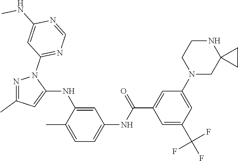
N1=C(C)C=C(NC2=CC(NC(C3=CC(N4CC5(NCC4)CC5)=CC(C(F)(F)F)=C3)=O)=CC=C2C)N1C1=NC=NC(NC)=C1
